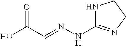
N(NC1=NCCN1)=CC(O)=O
